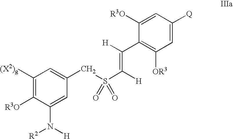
C1([(X2)g])=C([R3O])C(N([H])[R2])=CC(CS(C([H])=C([H])C2=C([OR3])C=C([Q])C=C2[R3O])(=O)=O)=C1
